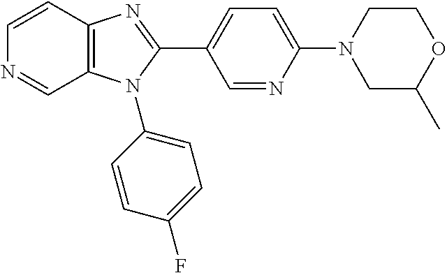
C1=CC2=C(C=N1)N(C1=CC=C(F)C=C1)C(C1=CC=C(N3CCOC(C)C3)N=C1)=N2
